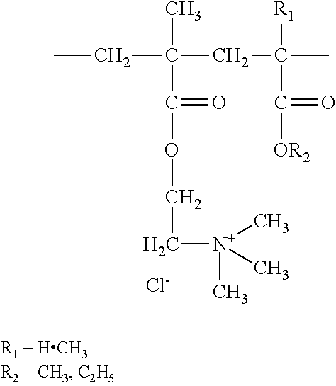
CC(CC)(CC([R1])(C(=O)[OR2])C)C(=O)OCC[N+](C)(C)C.[Cl-]
